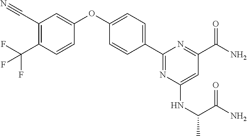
C1=CC(OC2=CC=C(C3=NC(NC(C)C(N)=O)=CC(C(N)=O)=N3)C=C2)=CC(C#N)=C1C(F)(F)F
